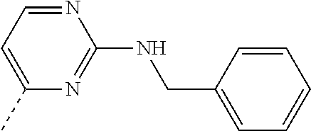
N1=CC=C(C)N=C1NCC1=CC=CC=C1
